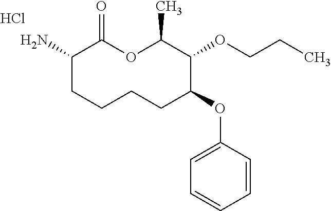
C1(N)CCCCC(OC2=CC=CC=C2)C(OCCC)C(C)OC1=O.Cl
